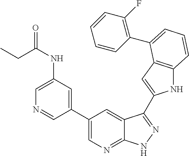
C1(C2=CN=C3C(=C2)C(C2=CC4=C(N2)C=CC=C4C2=C(F)C=CC=C2)=NN3)=CC(NC(CC)=O)=CN=C1
